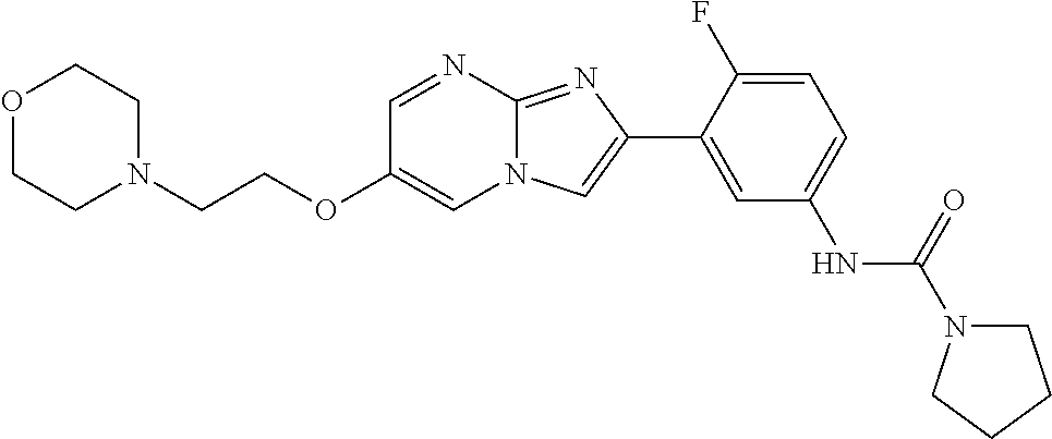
C1=NC2=NC(C3=CC(NC(=O)N4CCCC4)=CC=C3F)=CN2C=C1OCCN1CCOCC1
